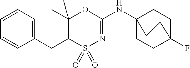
C1=CC=CC(CC2C(C)(C)OC(NC34CCC(F)(CC3)CC4)=NS2(=O)=O)=C1
